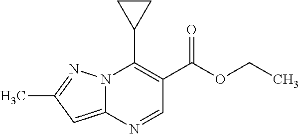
N12C(=CC(C)=N1)N=CC(C(OCC)=O)=C2C1CC1
